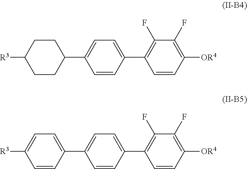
C1(C2=C(F)C(F)=C([OR4])C=C2)=CC=C(C2CCC([R3])CC2)C=C1.C1(C2=C(F)C(F)=C([OR4])C=C2)=CC=C(C2=CC=C([R3])C=C2)C=C1
